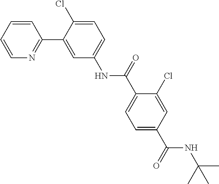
C1=CN=C(C2=CC(NC(C3=CC=C(C(NC(C)(C)C)=O)C=C3Cl)=O)=CC=C2Cl)C=C1
